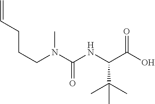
C=CCCCN(C(NC(C(O)=O)C(C)(C)C)=O)C
